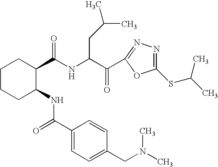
C1CCC(NC(=O)C2=CC=C(CN(C)C)C=C2)C(C(NC(C(=O)C2=NN=C(SC(C)C)O2)CC(C)C)=O)C1
